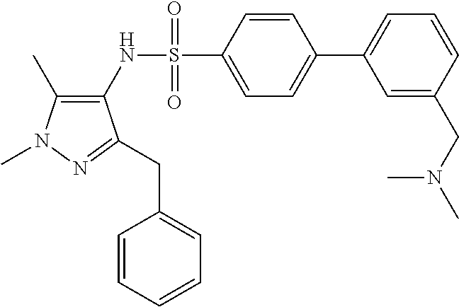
C1(C)=C(NS(C2=CC=C(C3=CC=CC(CN(C)C)=C3)C=C2)(=O)=O)C(CC2=CC=CC=C2)=NN1C
